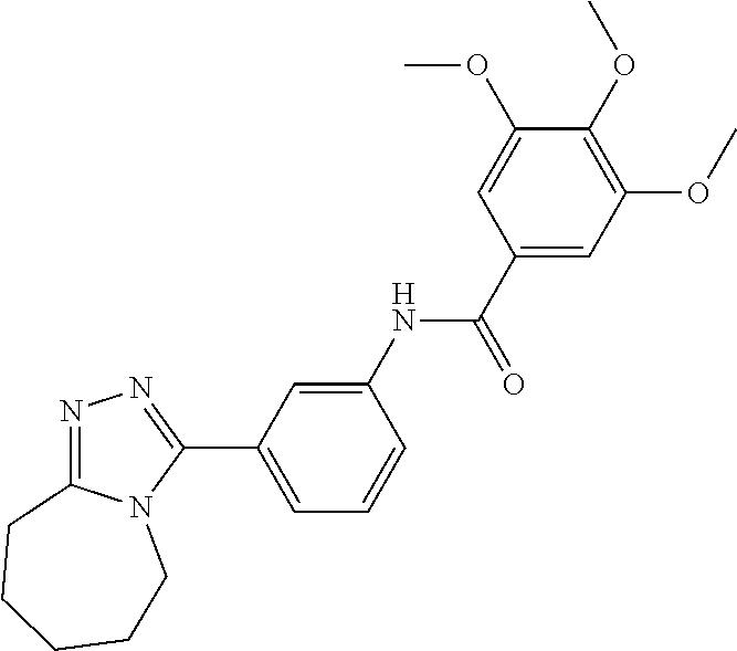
N1=C2N(C(C3=CC=CC(NC(=O)C4=CC(OC)=C(OC)C(OC)=C4)=C3)=N1)CCCCC2
